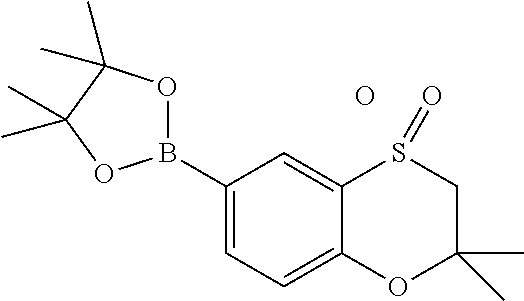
B1(C2=CC=C3C(=C2)S(=O)CC(C)(C)O3)OC(C)(C)C(C)(C)O1.O
